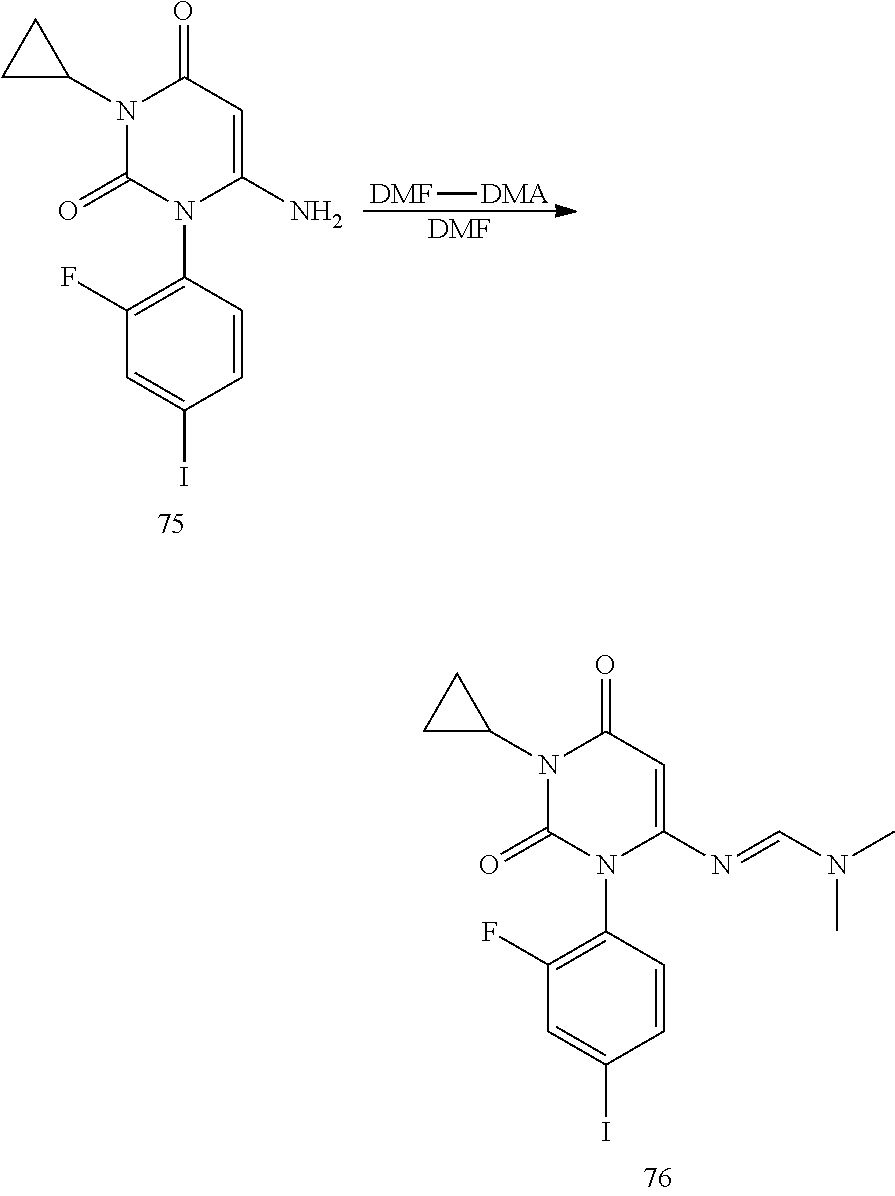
C1(N2C(=O)C=C(N=CN(C)C)N(C3=C(F)C=C(I)C=C3)C2=O)CC1.C1(N2C(=O)C=C(N)N(C3=C(F)C=C(I)C=C3)C2=O)CC1.[DMF][DMA].[DMF]
